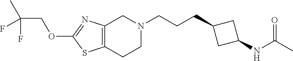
C12=C(CCN(CCCC3CC(NC(C)=O)C3)C1)SC(OCC(C)(F)F)=N2
